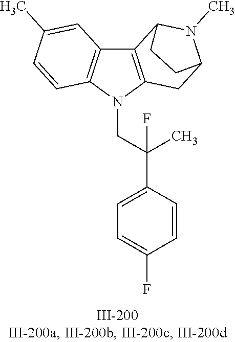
N1(CC(C2=CC=C(F)C=C2)(C)F)C2=C(C3=C1C=CC(C)=C3)C1N(C)C(C2)CC1
